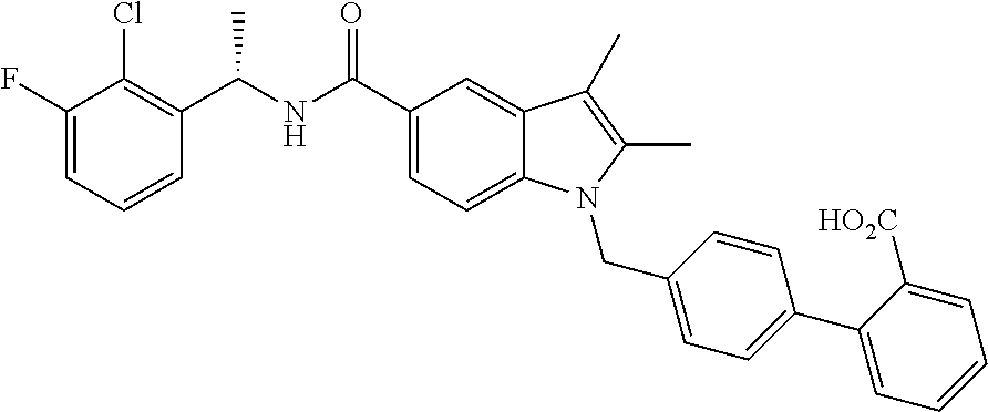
C1=C(F)C(Cl)=C(C(NC(C2=CC=C3C(=C2)C(C)=C(C)N3CC2=CC=C(C3=CC=CC=C3[HO2C])C=C2)=O)C)C=C1
